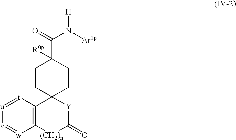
[t]1=[u][v]=[w]C2=C1C1(CCC(C(N([Ar1p])[H])=O)([R0p])CC1)[Y]C(=O)[(CH2)n]2
